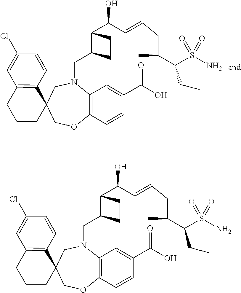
C12=C(OCC3(CN1CC1C(C(O)C=CCC(C(S(N)(=O)=O)CC)C)CC1)C1=C(CCC3)C=C(Cl)C=C1)C=CC(C(O)=O)=C2.C12=C(OCC3(CN1CC1C(C(O)C=CCC(C(S(N)(=O)=O)CC)C)CC1)C1=C(CCC3)C=C(Cl)C=C1)C=CC(C(O)=O)=C2
